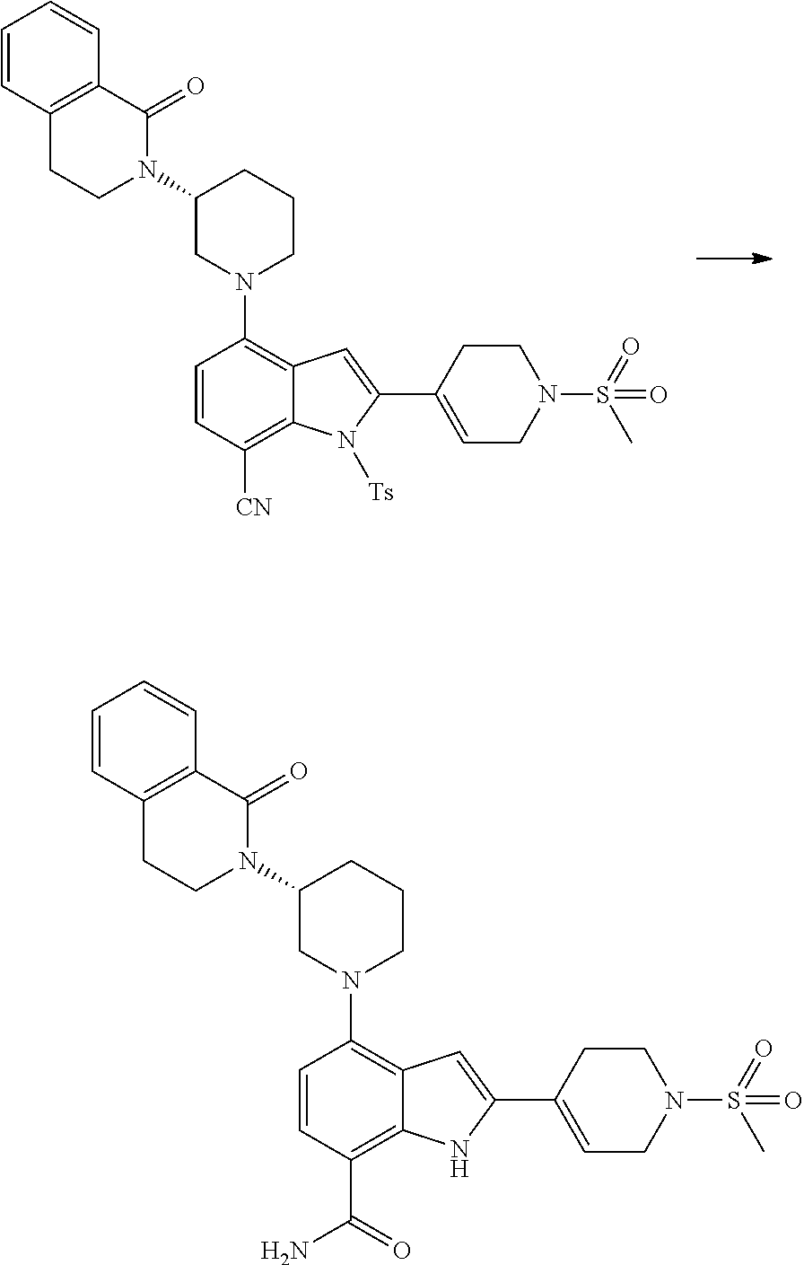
C12=C(C(=O)N(C3CN(C4=C5C(=C([CN])C=C4)N([Ts])C(C4=CCN(S(=O)(C)=O)CC4)=C5)CCC3)CC1)C=CC=C2.C12=C(C(=O)N(C3CN(C4=C5C(=C(C(=O)N)C=C4)NC(C4=CCN(S(=O)(C)=O)CC4)=C5)CCC3)CC1)C=CC=C2
